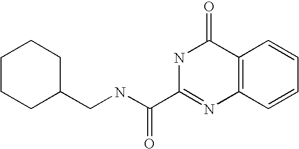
C1(CNC(C2=NC3=C(C(=O)N2)C=CC=C3)=O)CCCCC1
